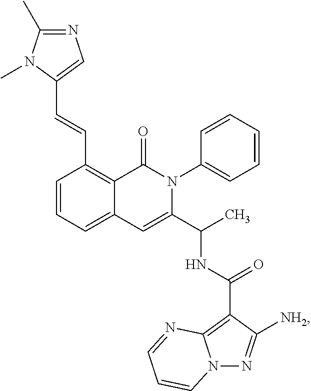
C1=CC=C2C(=C1C=CC1=CN=C(C)N1C)C(=O)N(C1=CC=CC=C1)C(C(C)NC(C1=C3N(N=C1[NH2])C=CC=N3)=O)=C2
